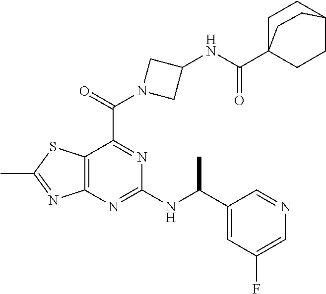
C12=C(N=C(NC(C3=CC(F)=CN=C3)C)N=C1C(=O)N1CC(NC(C34CCC(CC3)CC4)=O)C1)N=C(C)S2
